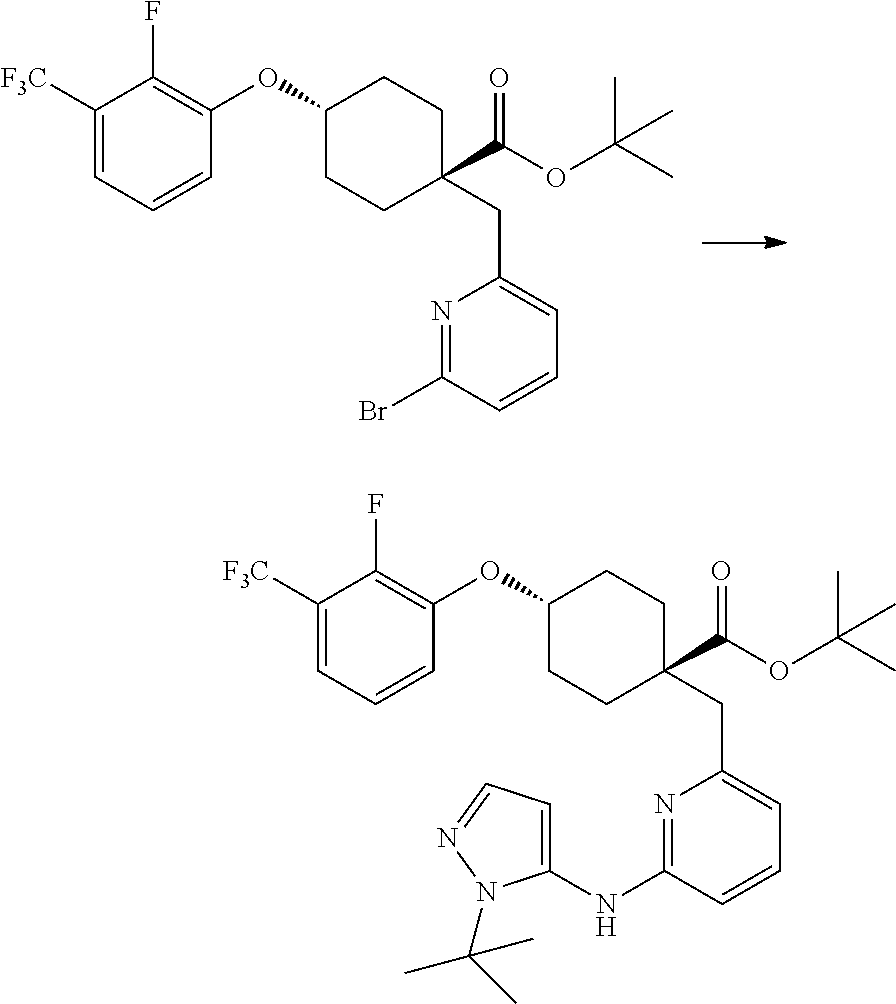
C1(OC2=C(F)C([F3C])=CC=C2)CCC(C(OC(C)(C)C)=O)(CC2=CC=CC(Br)=N2)CC1.C1(OC2=C(F)C([F3C])=CC=C2)CCC(C(OC(C)(C)C)=O)(CC2=CC=CC(NC3=CC=NN3C(C)(C)C)=N2)CC1
